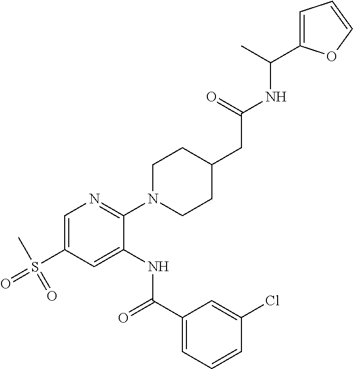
C1=C(S(C)(=O)=O)C=C(NC(C2=CC=CC(Cl)=C2)=O)C(N2CCC(CC(=O)NC(C)C3=CC=CO3)CC2)=N1
